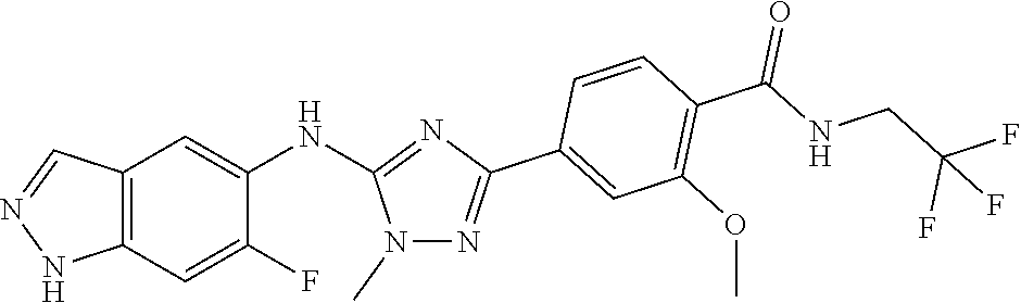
N1(C)N=C(C2=CC(OC)=C(C(=O)NCC(F)(F)F)C=C2)N=C1NC1=CC2=C(NN=C2)C=C1F
